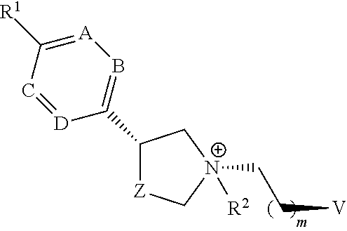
[D]1=CC([R1])=[A]B=C1C1[Z]C[N+](CC[V])([R2])C1
